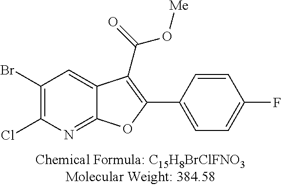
C1(Br)=C(Cl)N=C2C(=C1)C(C(=O)O[Me])=C(C1=CC=C(F)C=C1)O2
